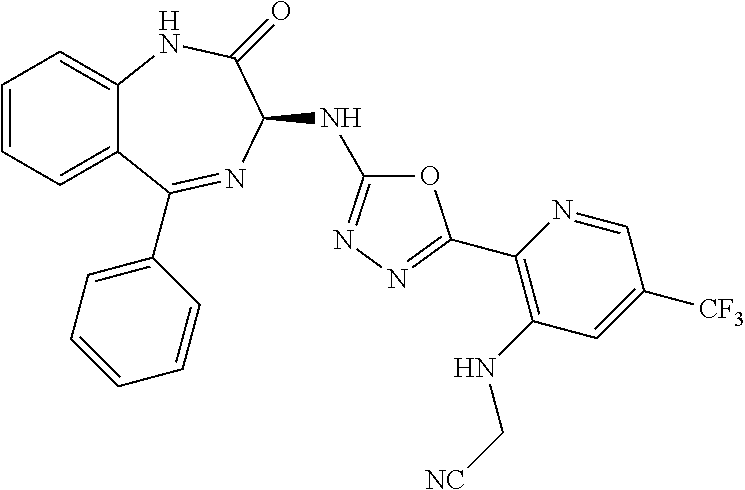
C1=CC=C2C(=C1)NC(=O)C(NC1=NN=C(C3=C(NC[NC])C=C([CF3])C=N3)O1)N=C2C1=CC=CC=C1
